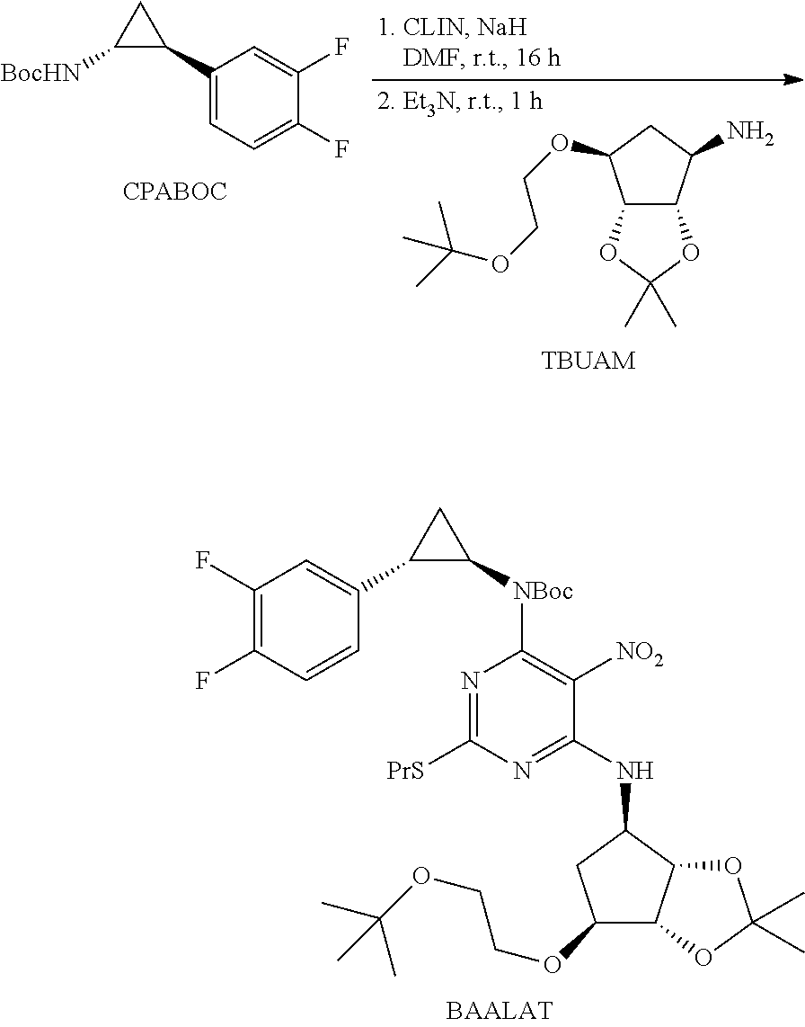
C1(C2CC2[BocHN])=CC=C(F)C(F)=C1.C12C(C(N)CC1OCCOC(C)(C)C)OC(C)(C)O2.[TBUAM].C1(F)=C(F)C=CC(C2C([NBoc]C3=C([NO2])C(NC4CC(OCCOC(C)(C)C)C5C4OC(C)(C)O5)=NC([PrS])=N3)C2)=C1
